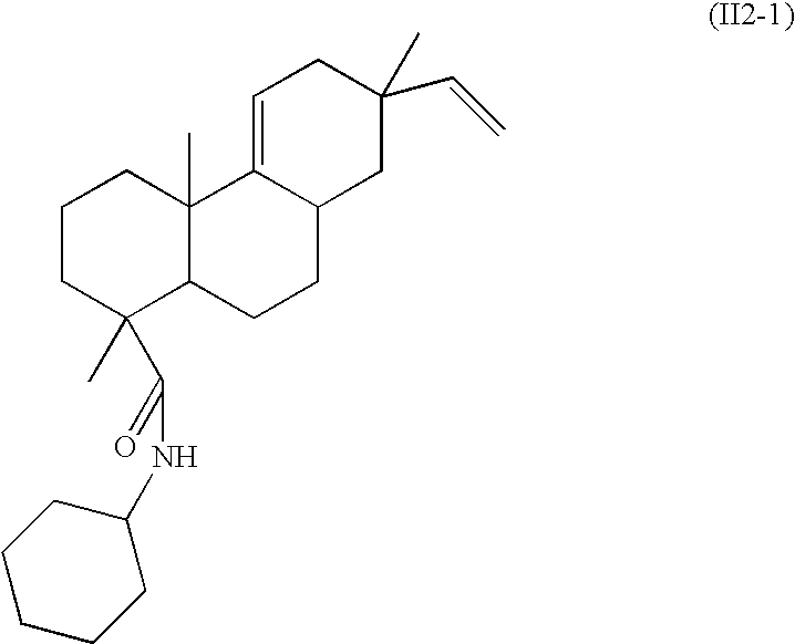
C1CC(C(NC2CCCCC2)=O)(C)C2C(C)(C1)C1=CCC(C)(C=C)CC1CC2
